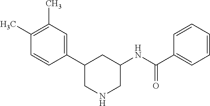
C1(C2CNCC(NC(=O)C3=CC=CC=C3)C2)=CC(C)=C(C)C=C1
